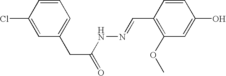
C1=CC(Cl)=CC(CC(=O)NN=CC2=C(OC)C=C(O)C=C2)=C1
